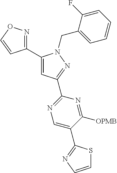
C1(C2=CC(C3=NC=C(C4=NC=CS4)C([OPMB])=N3)=NN2CC2=CC=CC=C2F)=NOC=C1
